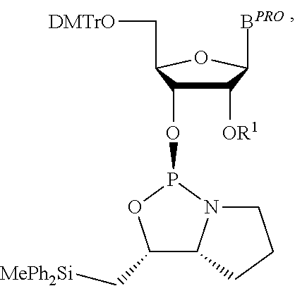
C1([OR1])C(OP2OC(C[MePh2Si])C3N2CCC3)C(C[DMTrO])OC1[BPRO]
